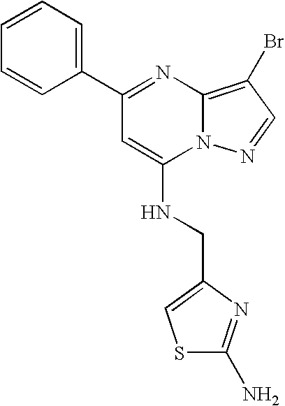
C1(C2=NC3=C(Br)C=NN3C(NCC3=CSC(N)=N3)=C2)=CC=CC=C1
